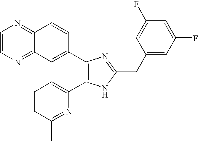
C1=CN=C2C(=N1)C=CC(C1=C(C3=CC=CC(C)=N3)NC(CC3=CC(F)=CC(F)=C3)=N1)=C2
